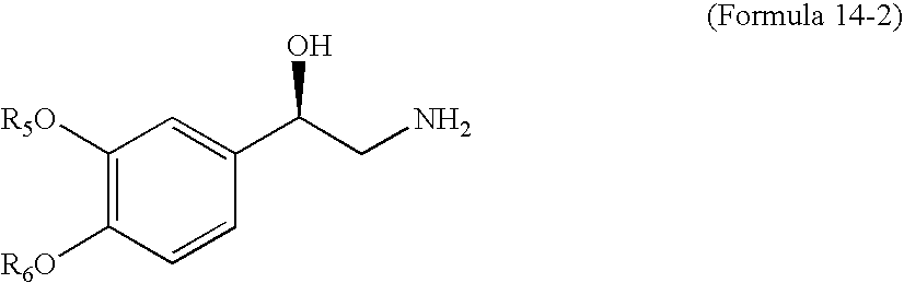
C1([R5O])=C([R6O])C=CC(C(CN)O)=C1
